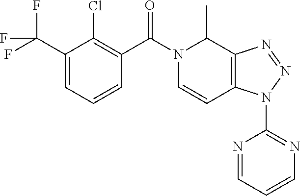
N1(C(C2=C(Cl)C(C(F)(F)F)=CC=C2)=O)C=CC2=C(C1C)N=NN2C1=NC=CC=N1
